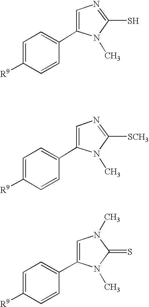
C1=C([R9])C=CC(C2=CN=C(S)N2C)=C1.C1=C([R9])C=CC(C2=CN=C([SCH3])N2C)=C1.C1=C(C2=CC=C([R9])C=C2)N(C)C(=S)N1C
